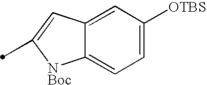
C12=CC([OTBS])=CC=C1[NBoc]C(C)=C2
